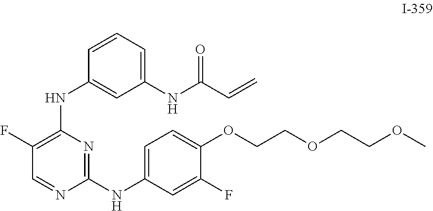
C1(NC(C=C)=O)=CC=CC(NC2=C(F)C=NC(NC3=CC=C(OCCOCCOC)C(F)=C3)=N2)=C1
